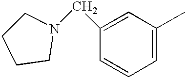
C1=C(C)C=C(CN2CCCC2)C=C1
